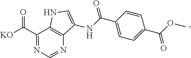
[KO]C(C1=NC=NC2=C1NC=C2NC(C1=CC=C(C(OC)=O)C=C1)=O)=O
